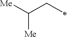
[Me]C([Me])CC
